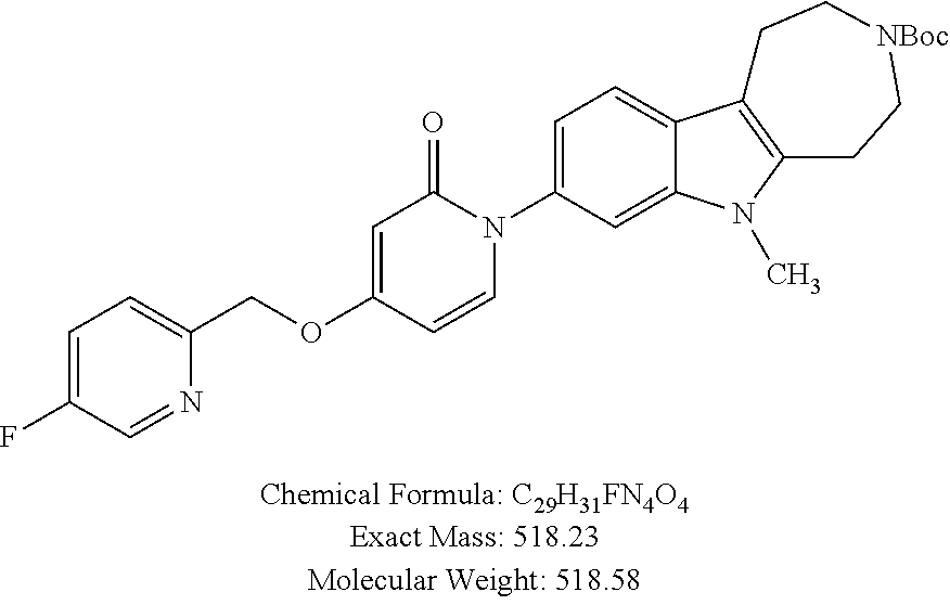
C1=C(F)C=NC(COC2=CC(=O)N(C3=CC=C4C(=C3)N(C)C3=C4CC[NBoc]CC3)C=C2)=C1
